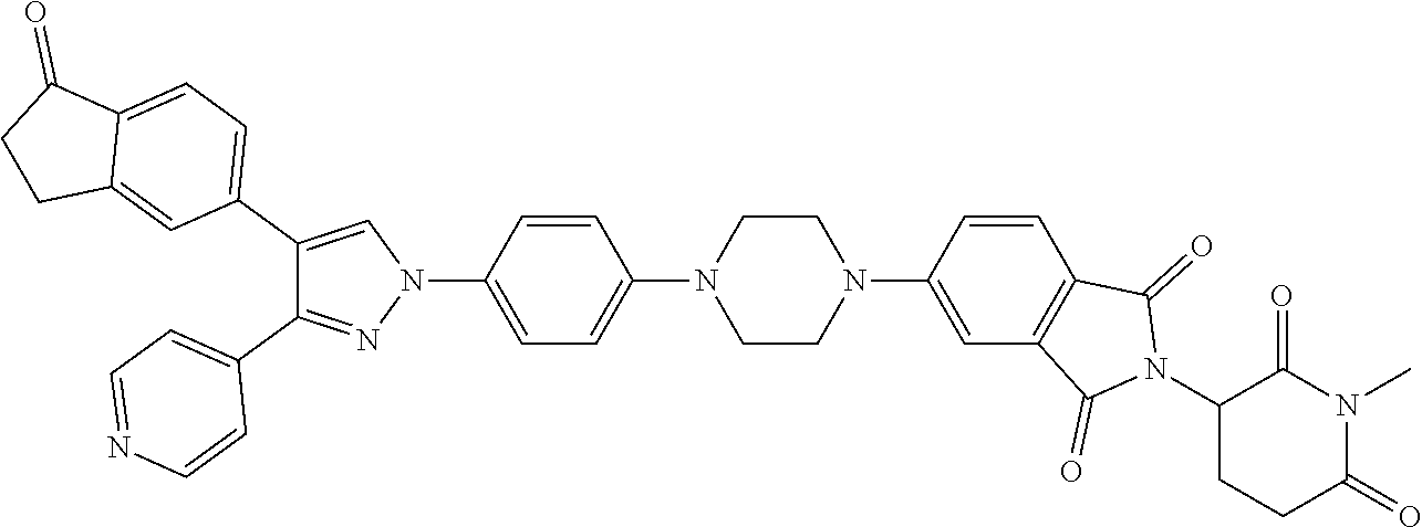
C1(C2=CC=C3C(=C2)CCC3=O)=CN(C2=CC=C(N3CCN(C4=CC5=C(C=C4)C(=O)N(C4CCC(=O)N(C)C4=O)C5=O)CC3)C=C2)N=C1C1=CC=NC=C1
